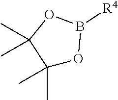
C1(C)(C)OB([R4])OC1(C)C
